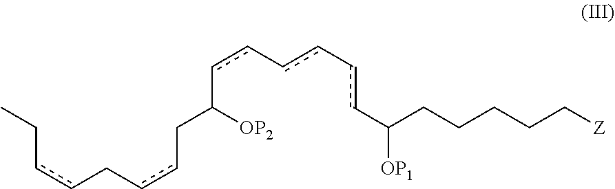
CCccCccCC(cc-cc-ccC(CCCCC[Z])[OP1])[OP2]
